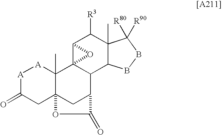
[A]1C(=O)CC23C(C)([A]1)C14C(C(C2)C(=O)O3)C2C(C)(C([R3])C1O4)C([R80])([R90])BB2
